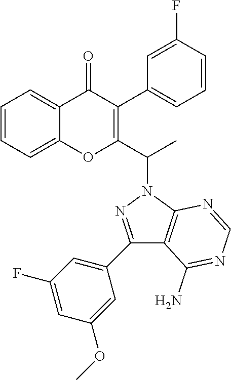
C1=CC=C2C(=C1)OC(C(N1N=C(C3=CC(F)=CC(OC)=C3)C3=C1N=CN=C3N)C)=C(C1=CC=CC(F)=C1)C2=O
